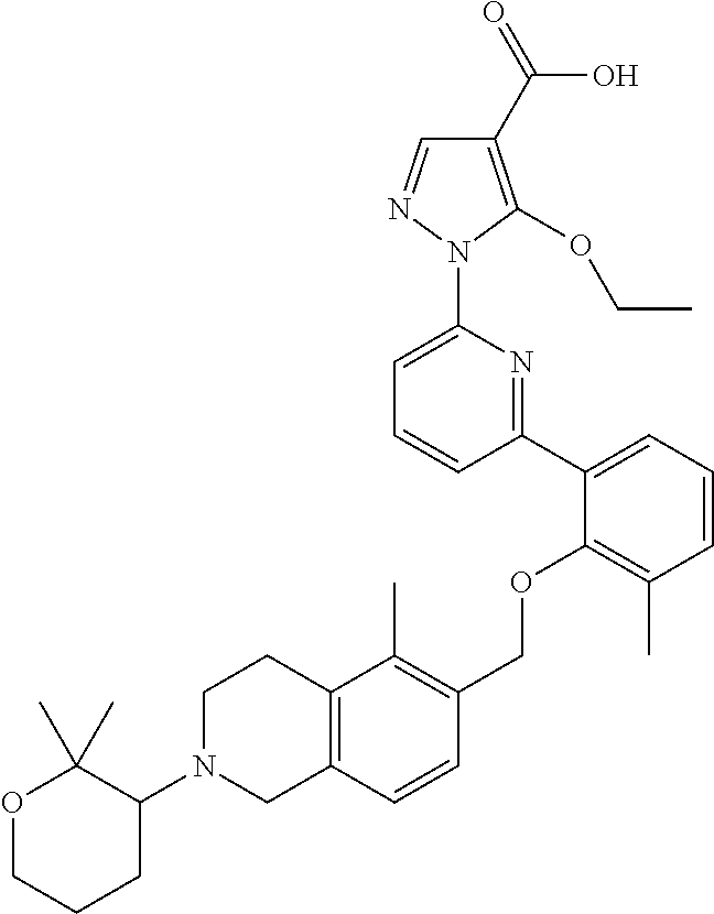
C1(C2=CC=CC(C)=C2OCC2=C(C)C3=C(C=C2)CN(C2C(C)(C)OCCC2)CC3)=NC(N2N=CC(C(=O)O)=C2OCC)=CC=C1
